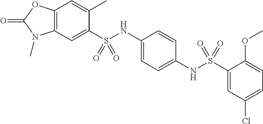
C1(C)=CC2=C(C=C1S(NC1=CC=C(NS(C3=CC(Cl)=CC=C3OC)(=O)=O)C=C1)(=O)=O)N(C)C(=O)O2
